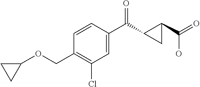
C1(Cl)=C(COC2CC2)C=CC(C(=O)C2C(C(O)=O)C2)=C1
